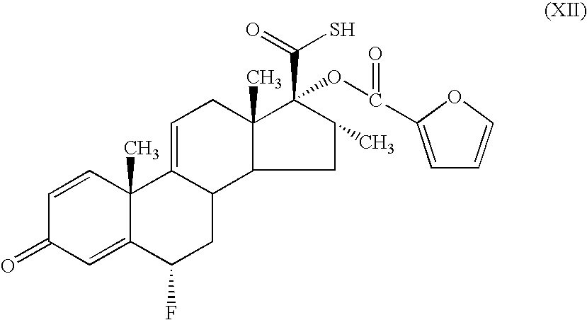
C1=CC2(C)C(=CC1=O)C(F)CC1C2=CCC2(C)C(C(S)=O)(OC(C3=CC=CO3)=O)C(C)CC12
